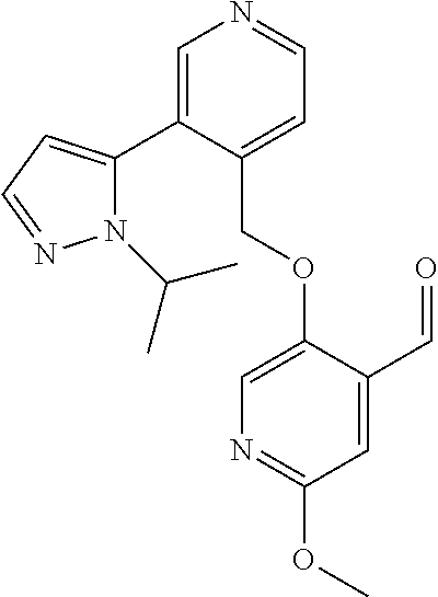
N1(C(C)C)C(C2=CN=CC=C2COC2=CN=C(OC)C=C2C=O)=CC=N1
